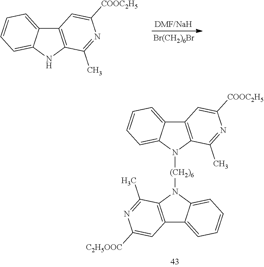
C12=C(NC3=CC=CC=C13)C(C)=NC([COOC2H5])=C2.[Br(CH2)6Br].C12=C(N([(CH2)6]N3C4=CC=CC=C4C4=C3C(C)=NC([C2H5OOC])=C4)C3=CC=CC=C13)C(C)=NC([COOC2H5])=C2
